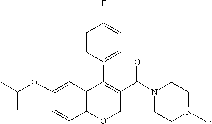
C1CN(C(C2=C(C3=CC=C(F)C=C3)C3=C(C=CC(OC(C)C)=C3)OC2)=O)CCN1C
